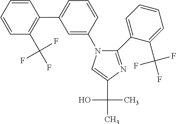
C1=CC=CC(C2=CC=CC(N3C(C4=CC=CC=C4C(F)(F)F)=NC(C(O)(C)C)=C3)=C2)=C1C(F)(F)F
